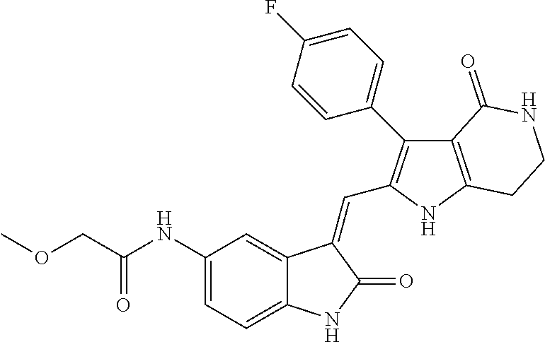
C1(NC(COC)=O)=CC=C2C(=C1)C(=CC1=C(C3=CC=C(F)C=C3)C3=C(N1)CCNC3=O)C(=O)N2
